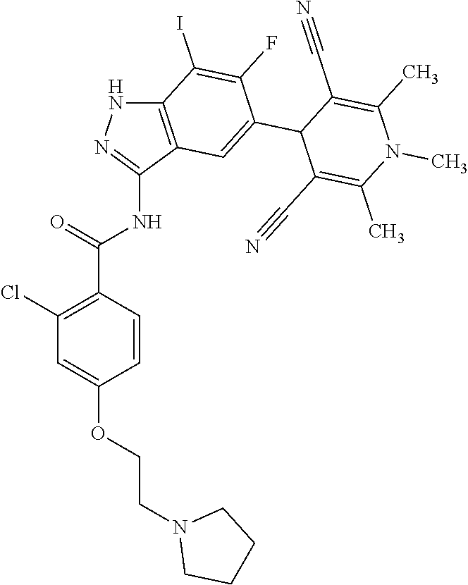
C12=C(C(NC(C3=C(Cl)C=C(OCCN4CCCC4)C=C3)=O)=NN1)C=C(C1C(C#N)=C(C)N(C)C(C)=C1C#N)C(F)=C2I
